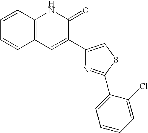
C1=CC2=C(C=C1)NC(=O)C(C1=CSC(C3=CC=CC=C3Cl)=N1)=C2
